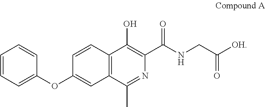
C1=CC=C(OC2=CC3=C(C=C2)C(O)=C(C(NCC([OH])=O)=O)N=C3C)C=C1
